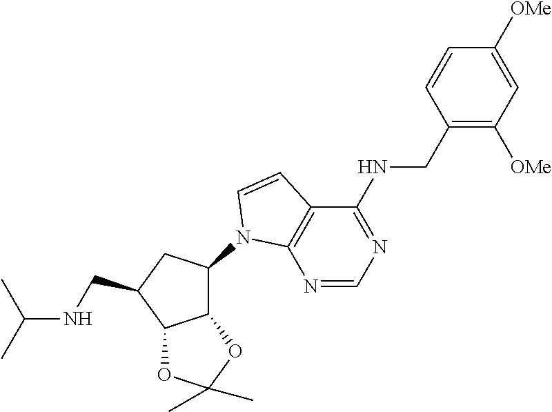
N1=C(NCC2=C([OMe])C=C([OMe])C=C2)C2=C(N=C1)N(C1C3C(C(CNC(C)C)C1)OC(C)(C)O3)C=C2
